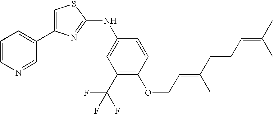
C1=C(C2=CC=CN=C2)N=C(NC2=CC(C(F)(F)F)=C(OCC=C(C)CCC=C(C)C)C=C2)S1
